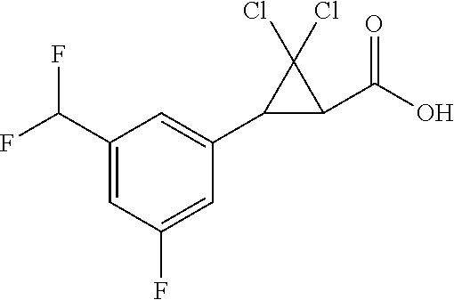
C1(C(O)=O)C(Cl)(Cl)C1C1=CC(C(F)F)=CC(F)=C1
